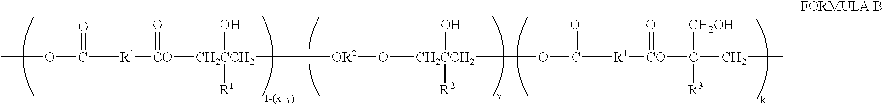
O(C(=O)[R1][CO]([CH2CCH2](O)([R1])[OR2]O[CH2CCH2](O)([R2])OC(=O)[R1][CO](C([CH2OH])([R3])CC)=O)=O)C
